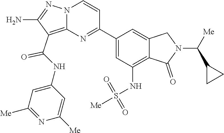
C1(N)=NN2C(=C1C(NC1=CC([Me])=NC([Me])=C1)=O)N=C(C1=CC(NS(=O)(=O)[Me])=C3C(=C1)CN(C(C1CC1)[Me])C3=O)C=C2
